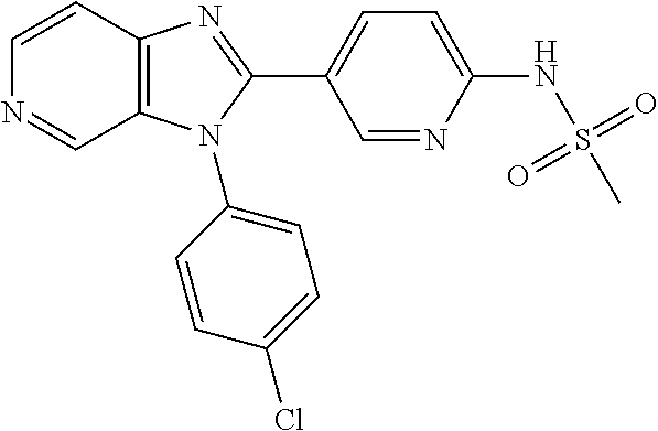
C12=C(C=CN=C1)N=C(C1=CC=C(NS(C)(=O)=O)N=C1)N2C1=CC=C(Cl)C=C1
